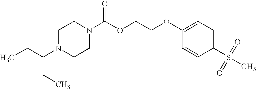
C1N(C(CC)CC)CCN(C(OCCOC2=CC=C(S(C)(=O)=O)C=C2)=O)C1
